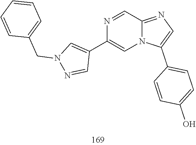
C(C1=CC=CC=C1)N1N=CC(C2=CN3C(=NC=C3C3=CC=C(O)C=C3)C=N2)=C1
